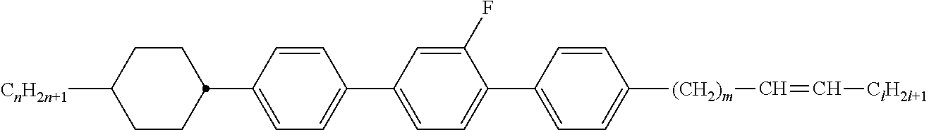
C1(C2CCC([CnH2n+1])CC2)=CC=C(C2=CC=C(C3=CC=C([(CH2)m]C=C[ClH2l+1])C=C3)C(F)=C2)C=C1
